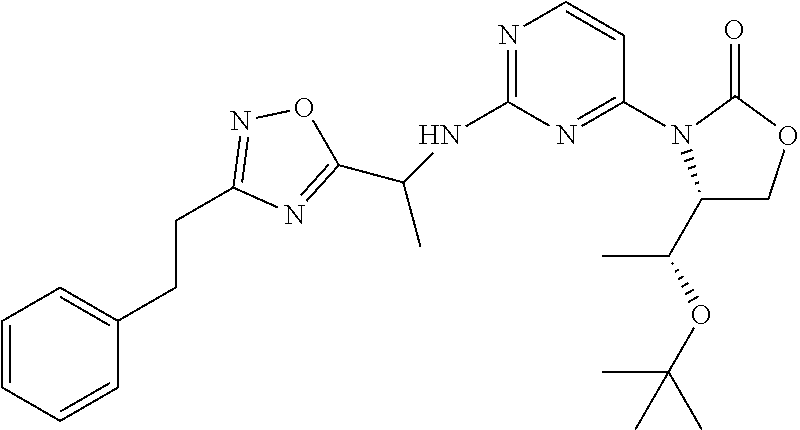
C1(NC(C2=NC(CCC3=CC=CC=C3)=NO2)C)=NC=CC(N2C(C(C)OC(C)(C)C)COC2=O)=N1
